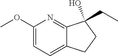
C1(OC)=CC=C2C(=N1)C(O)(CC)CC2
